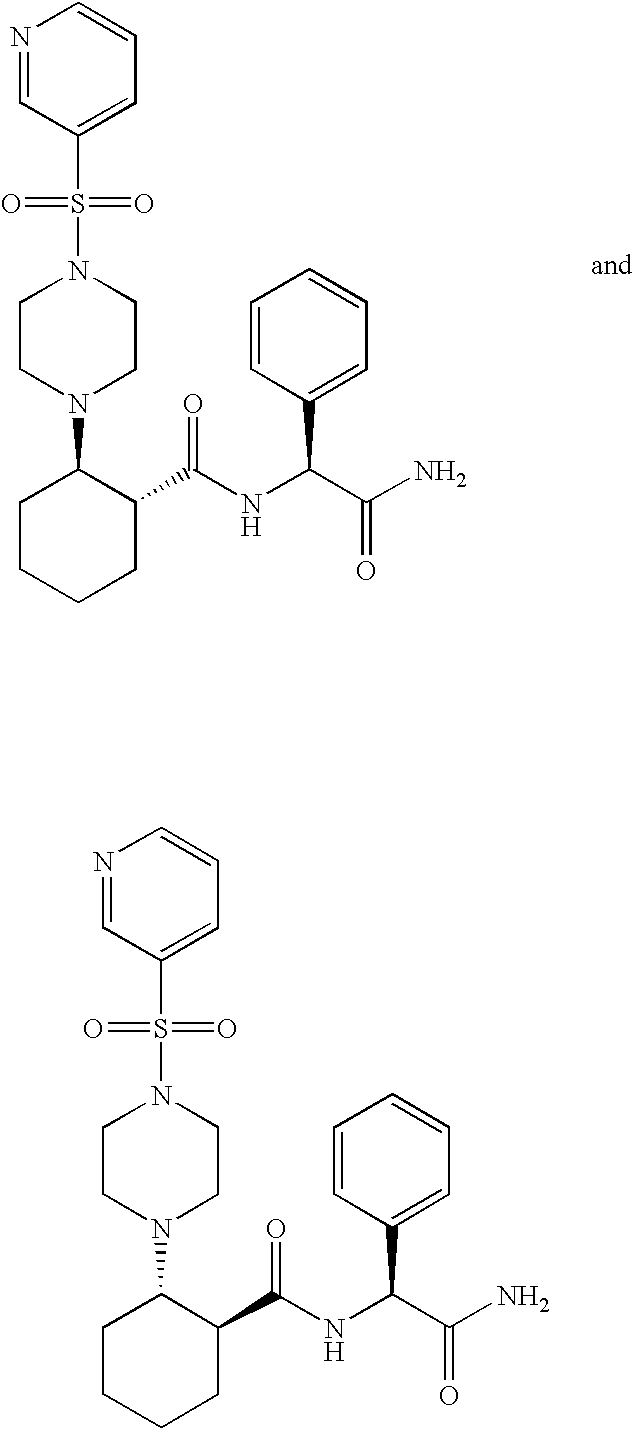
S(N1CCN(C2CCCCC2C(NC(C(N)=O)C2=CC=CC=C2)=O)CC1)(=O)(=O)C1=CC=CN=C1.S(N1CCN(C2CCCCC2C(NC(C(N)=O)C2=CC=CC=C2)=O)CC1)(=O)(=O)C1=CC=CN=C1
